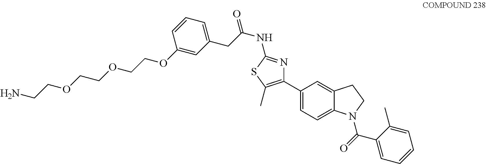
C1=C(OCCOCCOCCN)C=CC=C1CC(NC1=NC(C2=CC=C3C(=C2)CCN3C(C2=CC=CC=C2C)=O)=C(C)S1)=O
